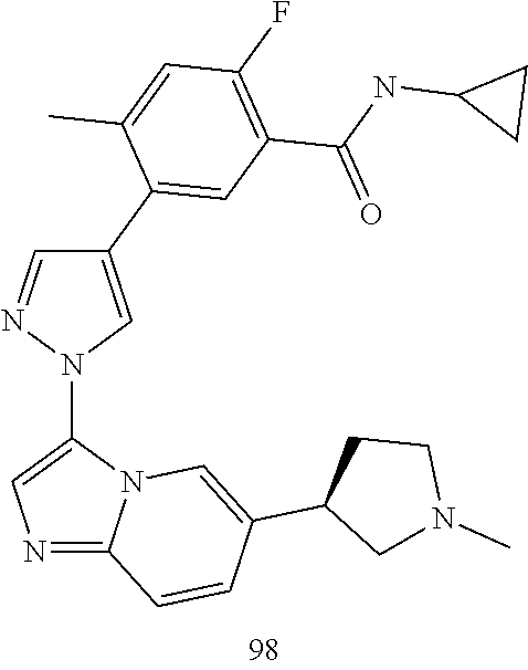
N1=C2N(C(N3N=CC(C4=CC(C(NC5CC5)=O)=C(F)C=C4C)=C3)=C1)C=C(C1CN(C)CC1)C=C2
